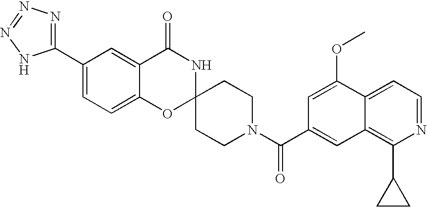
C1(C2=NN=NN2)=CC=C2C(=C1)C(=O)NC1(O2)CCN(C(=O)C2=CC3=C(C4CC4)N=CC=C3C(OC)=C2)CC1
